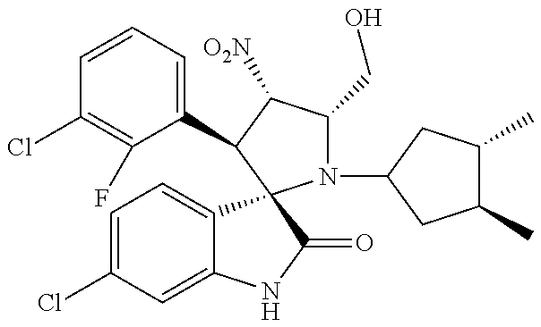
C1=CC=C(C2C([O2N])C(CO)N(C3CC(C)C(C)C3)C23C2=CC=C(Cl)C=C2NC3=O)C(F)=C1Cl
